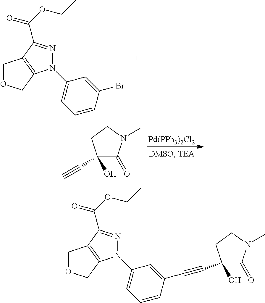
N1(C2=CC=CC(Br)=C2)N=C(C(OCC)=O)C2=C1COC2.C1(C#C)(O)C(=O)N(C)CC1.[Pd(PPh3)2Cl2].N1(C2=CC=CC(C#CC3(O)C(=O)N(C)CC3)=C2)N=C(C(OCC)=O)C2=C1COC2
